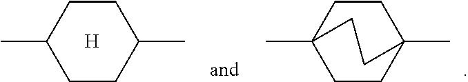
C1CC(C)CCC1C.[H].C1CC2(C)CCC1(C)CC2
